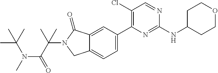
C1(Cl)=C(C2=CC=C3C(=C2)C(=O)N(C(C(=O)N(C)C(C)(C)C)(C)C)C3)N=C(NC2CCOCC2)N=C1
